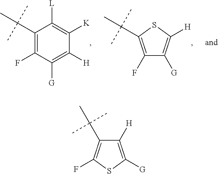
C1(F)=C(C(C)(C)C)SC([H])=C1[G].C1(C(C)(C)C)=C(F)C([G])=C([H])C([K])=C1[L].C1([H])=C([G])SC(F)=C1C(C)(C)C
